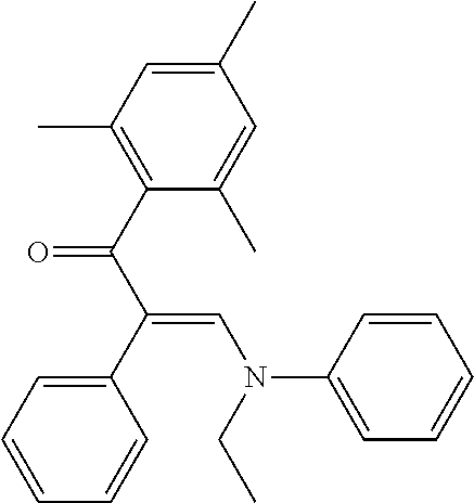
C1(C)=CC(C)=C(C(C(C2=CC=CC=C2)=CN(C2=CC=CC=C2)CC)=O)C(C)=C1
